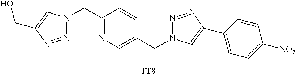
[TT8].N1=NC(C2=CC=C([NO2])C=C2)=CN1CC1=CN=C(CN2N=NC(CO)=C2)C=C1
